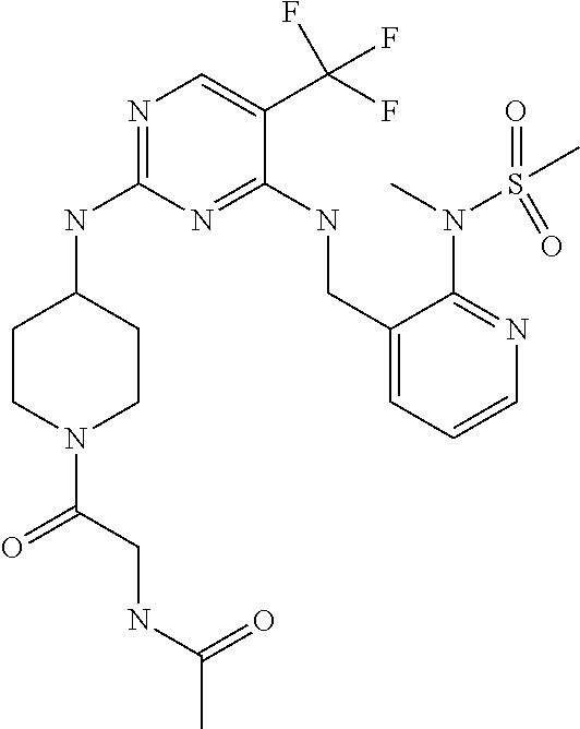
C1CC(NC2=NC=C(C(F)(F)F)C(NCC3=CC=CN=C3N(S(C)(=O)=O)C)=N2)CCN1C(=O)CNC(C)=O
